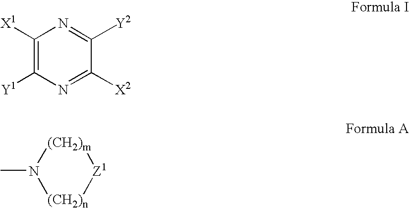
C1([X1])=C([Y1])N=C([X2])C([Y2])=N1.CN1[(CH2)m][Z1][(CH2)n]1
